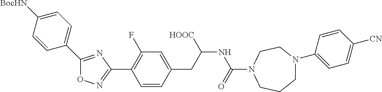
O1N=C(C2=C(F)C=C(CC(NC(=O)N3CCN(C4=CC=C([CN])C=C4)CCC3)[HOOC])C=C2)N=C1C1=CC=C([BocHN])C=C1
